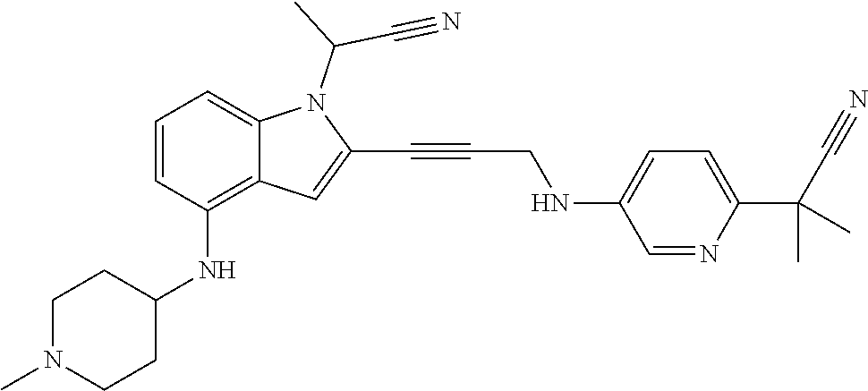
C1=NC(C(C#N)(C)C)=CC=C1NCC#CC1=CC2=C(NC3CCN(C)CC3)C=CC=C2N1C(C#N)C
